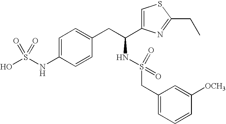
C1=C(NS(O)(=O)=O)C=CC(CC(NS(CC2=CC=CC([OCH3])=C2)(=O)=O)C2=CSC(CC)=N2)=C1
